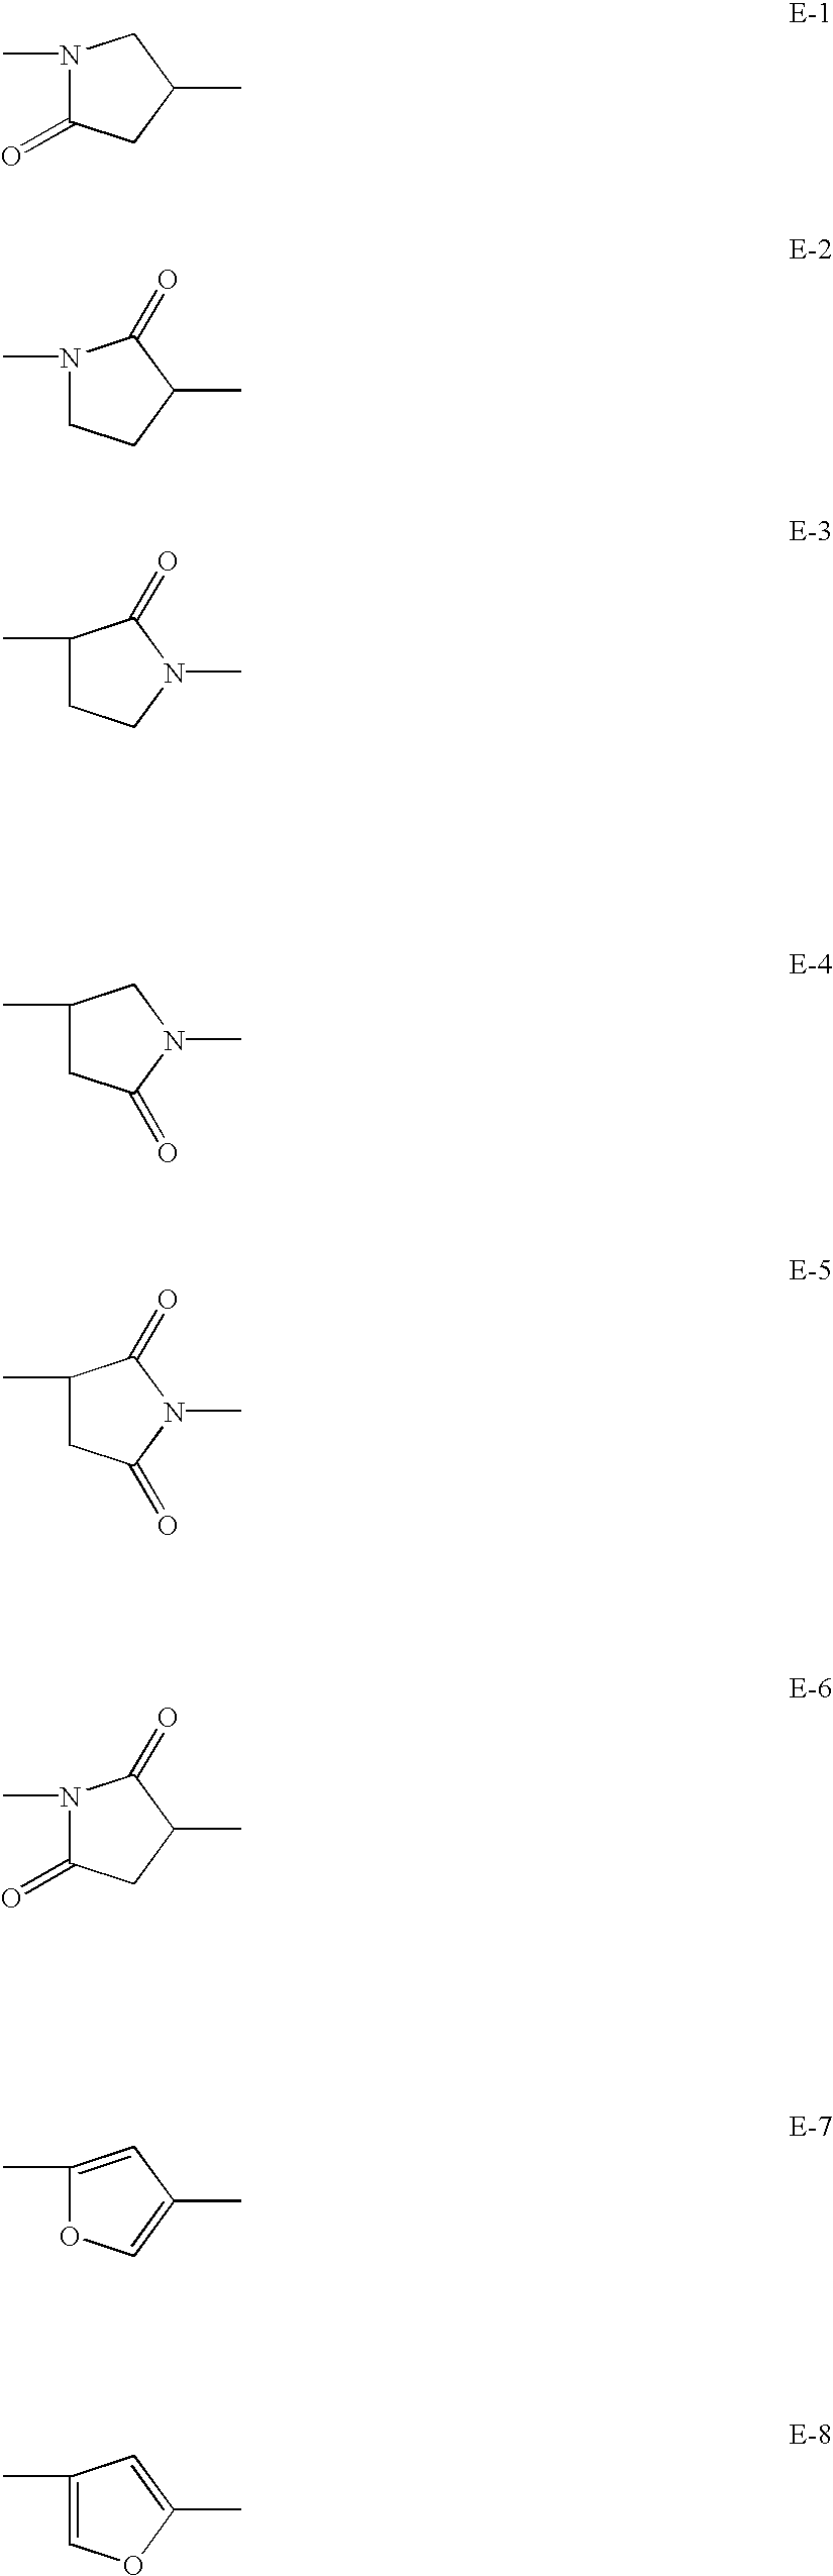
N1(C)C(=O)CC(C)C1.N1(C)CCC(C)C1=O.C1(C)CCN(C)C1=O.C1(C)CC(=O)N(C)C1.C1(C)CC(=O)N(C)C1=O.N1(C)C(=O)CC(C)C1=O.C1(C)=CC(C)=CO1.C1(C)=COC(C)=C1
